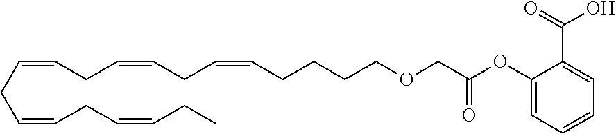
O=C(OC1=CC=CC=C1C(=O)O)COCCCCC=CCC=CCC=CCC=CCC=CCC
